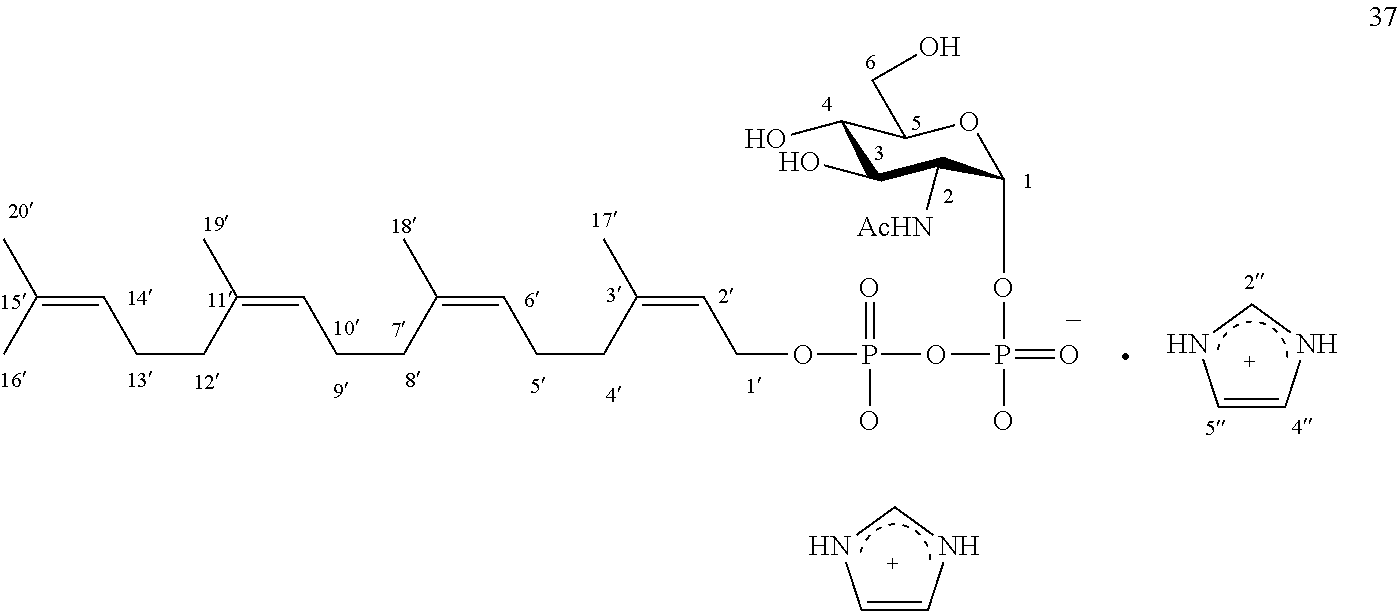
CC(C)=CCCC(=CCCC(=CCCC(C)=CCOP(=O)(O)OP(OC1C([AcHN])C(O)C(O)C(CO)O1)(O)=O)C)C.C1=CNCN1.C1=CNCN1
